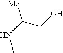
[Me]C(NC)CO
